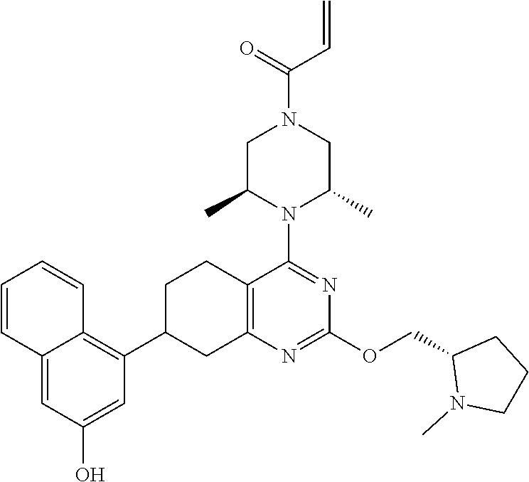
C1=C(O)C=C2C(=C1C1CC3=C(CC1)C(N1C(C)CN(C(=O)C=C)CC1C)=NC(OCC1N(C)CCC1)=N3)C=CC=C2
